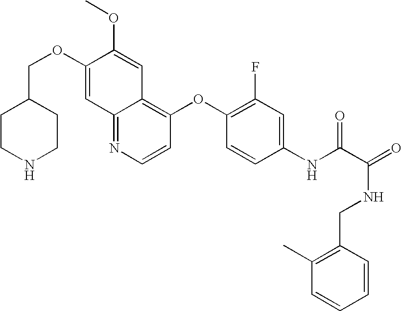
C(OC1=CC2=NC=CC(OC3=C(F)C=C(NC(C(=O)NCC4=C(C)C=CC=C4)=O)C=C3)=C2C=C1OC)C1CCNCC1
